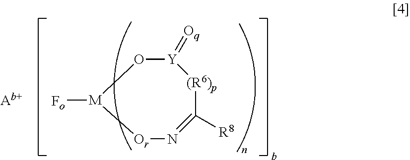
[M]1([Fo])[Or]N=C([R8])[(R6)p][Y](=[Oq])O1
